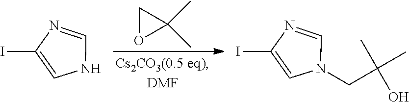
C1OC1(C)C.C1=NC(I)=CN1.C1=NC(I)=CN1CC(C)(O)C
